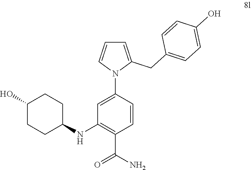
C1(O)CCC(NC2=C(C(N)=O)C=CC(N3C(CC4=CC=C(O)C=C4)=CC=C3)=C2)CC1
